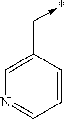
*<-CC1=CN=CC=C1
